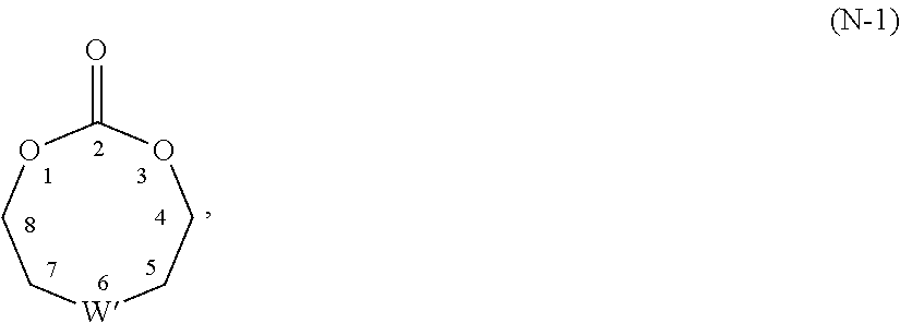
[W]1CCOC(=O)OCC1
